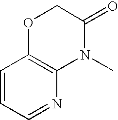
C1=CC=NC2=C1OCC(=O)N2C
